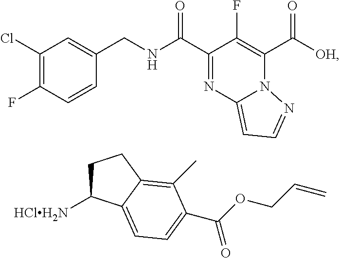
C1(Cl)=C(F)C=CC(CNC(C2=NC3=CC=NN3C(C([OH])=O)=C2F)=O)=C1.C1C([HClH2N])C2=CC=C(C(OCC=C)=O)C(C)=C2C1
